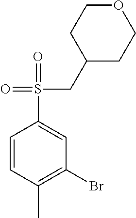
C1=CC(C)=C(Br)C=C1S(=O)(CC1CCOCC1)=O
